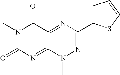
N1(C)C(=O)N=C2C(=NC(C3=CC=CS3)=NN2C)C1=O
